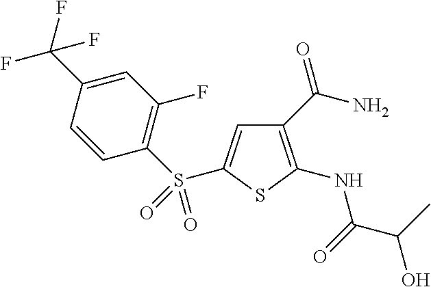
C1(C(N)=O)=C(NC(C(C)O)=O)SC(S(C2=C(F)C=C(C(F)(F)F)C=C2)(=O)=O)=C1
